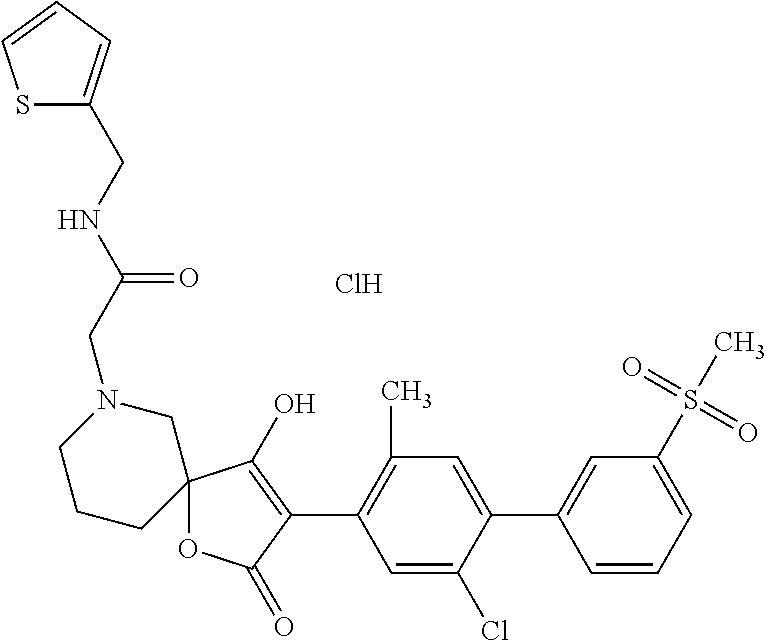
C1=C(Cl)C(C2=CC(S(C)(=O)=O)=CC=C2)=CC(C)=C1C1=C(O)C2(OC1=O)CN(CC(NCC1=CC=CS1)=O)CCC2.Cl
